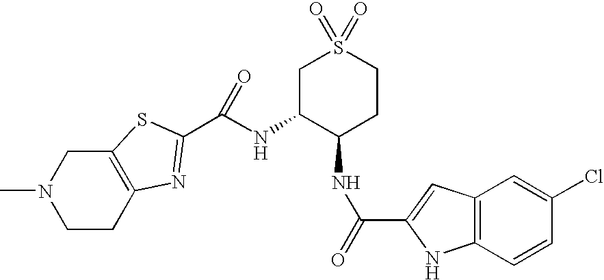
C1C2=C(CN(C)C1)SC(C(=O)NC1C(NC(C3=CC4=C(N3)C=CC(Cl)=C4)=O)CCS(=O)(=O)C1)=N2
